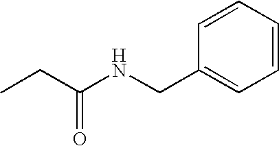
CCC(NCC1=CC=CC=C1)=O
